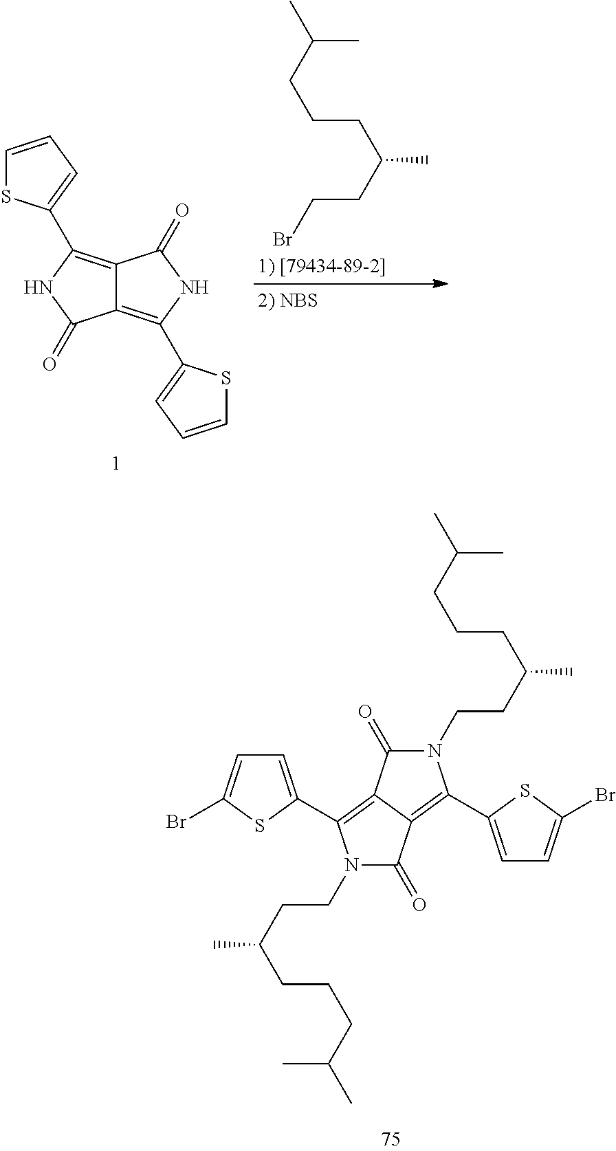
C12=C(C3=CC=CS3)NC(=O)C1=C(C1=CC=CS1)NC2=O.C(C)(C)CCCC(C)CCBr.C1=C(C2=C3C(=C(C4=CC=C(Br)S4)N(CCC(C)CCCC(C)C)C3=O)C(=O)N2CCC(C)CCCC(C)C)SC(Br)=C1
